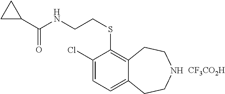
[CF3CO2H].C1(C(NCCSC2=C3C(=CC=C2Cl)CCNCC3)=O)CC1
